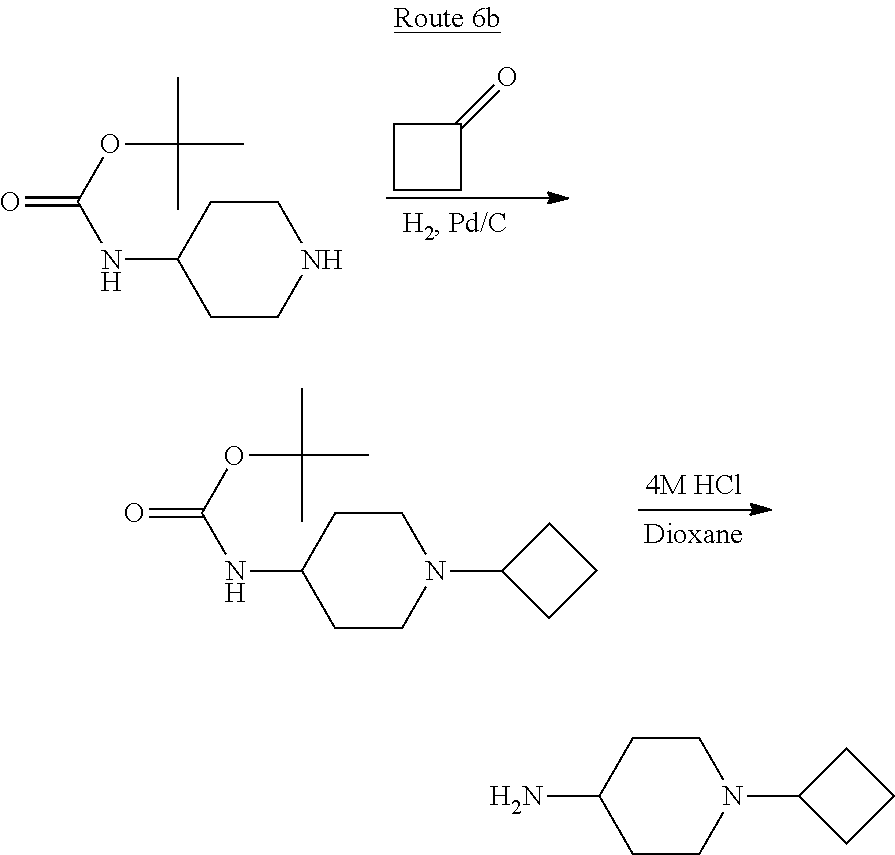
C1CCC1=O.C1CC(NC(OC(C)(C)C)=O)CCN1.C1CC(NC(OC(C)(C)C)=O)CCN1C1CCC1.C1CC(N)CCN1C1CCC1
